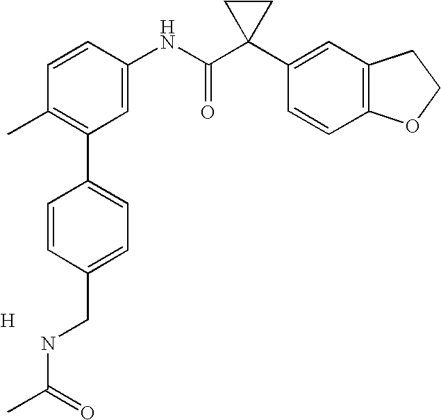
C1=CC(NC(C2(C3=CC4=C(C=C3)OCC4)CC2)=O)=CC(C2=CC=C(CNC(C)=O)C=C2)=C1C.[H]
